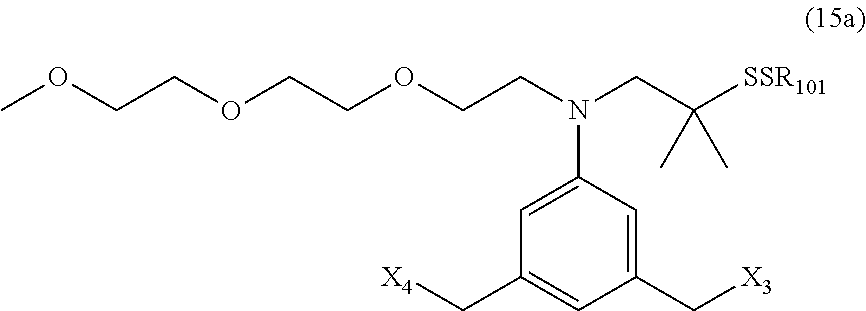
[X4]CC1=CC(C[X3])=CC(N(CC([SSR101])(C)C)CCOCCOCCOC)=C1
